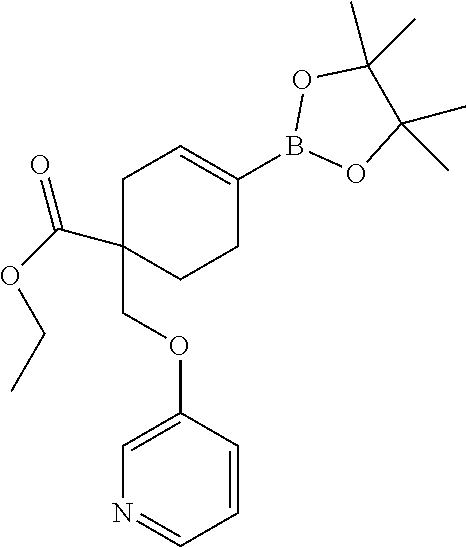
C1=CC(OCC2(C(OCC)=O)CCC(B3OC(C)(C)C(C)(C)O3)=CC2)=CN=C1
